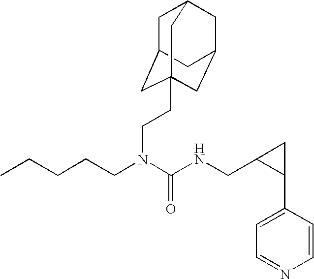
C(CCN(C(NCC1C(C2=CC=NC=C2)C1)=O)CCC12CC3CC(CC(C1)C3)C2)CC
